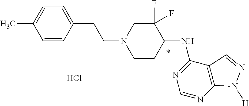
C1=CC(CCN2CCC(NC3=NC=NC4=C3C=NN4[H])C(F)(F)C2)=CC=C1C.Cl
